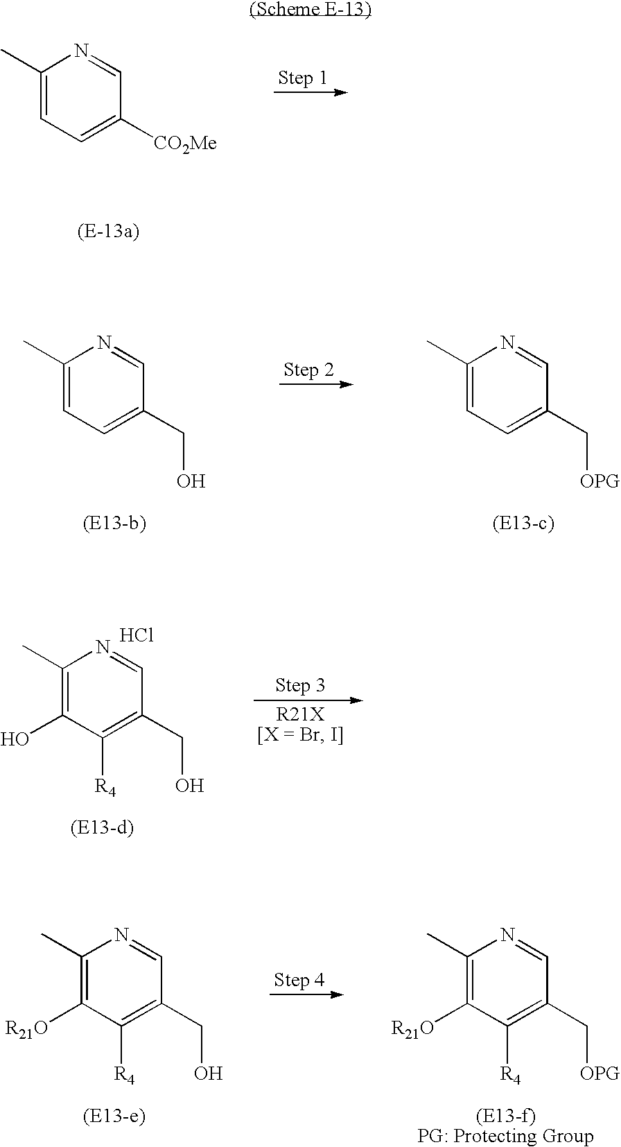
C1(C)=CC=C([CO2Me])C=N1.C1(C)=CC=C(CO)C=N1.C1(C)=CC=C(C[OPG])C=N1.C1(C)=C(O)C([R4])=C(CO)C=N1.Cl.C1(C)=C([R21O])C([R4])=C(CO)C=N1.C1(C)=C([R21O])C([R4])=C(C[OPG])C=N1
